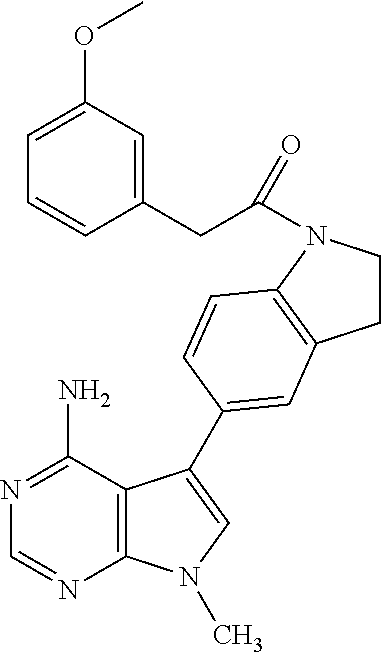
C1=NC2=C(C(N)=N1)C(C1=CC3=C(N(C(CC4=CC(OC)=CC=C4)=O)CC3)C=C1)=CN2C
